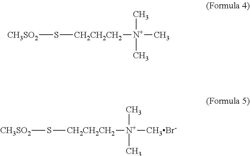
[CH3SO2]S[CH2CH2CH2][N+](C)(C)C.[CH3SO2]S[CH2CH2CH2][N+]([CH3Br-])(C)C
